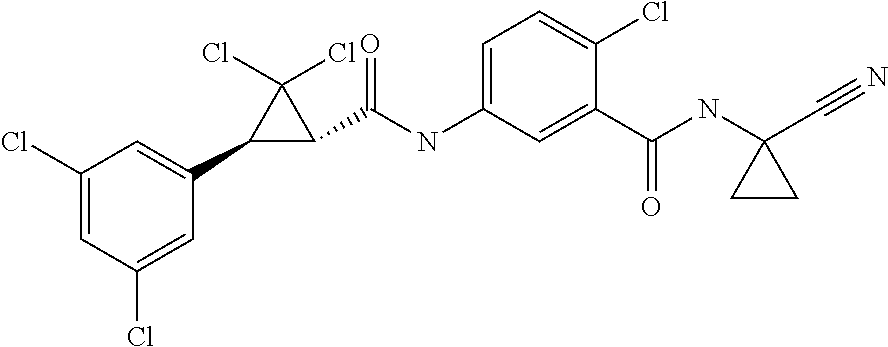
C1(Cl)=CC(Cl)=CC(C2C(C(NC3=CC=C(Cl)C(C(NC4(C#N)CC4)=O)=C3)=O)C2(Cl)Cl)=C1
